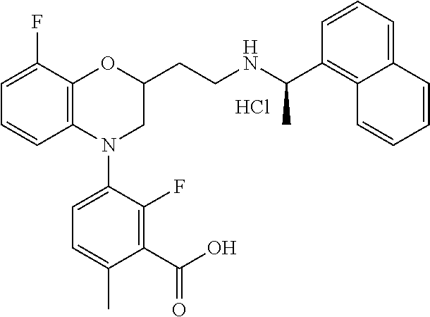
Cl.C1=C(F)C2=C(C=C1)N(C1=CC=C(C)C(C(O)=O)=C1F)CC(CCNC(C1=C3C(=CC=C1)C=CC=C3)C)O2
